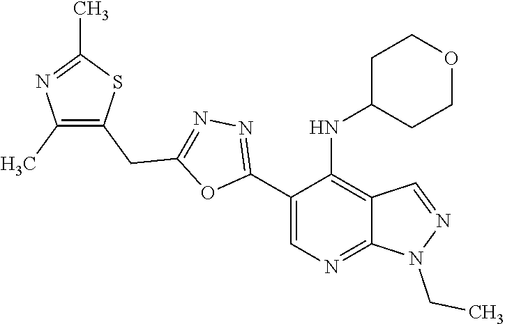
C1(C)=C(CC2=NN=C(C3=CN=C4C(=C3NC3CCOCC3)C=NN4CC)O2)SC(C)=N1
